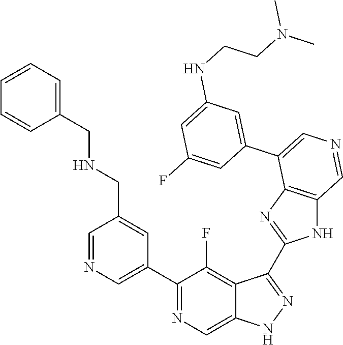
C1(C2=CN=CC(CNCC3=CC=CC=C3)=C2)=NC=C2C(=C1F)C(C1=NC3=C(N1)C=NC=C3C1=CC(NCCN(C)C)=CC(F)=C1)=NN2
